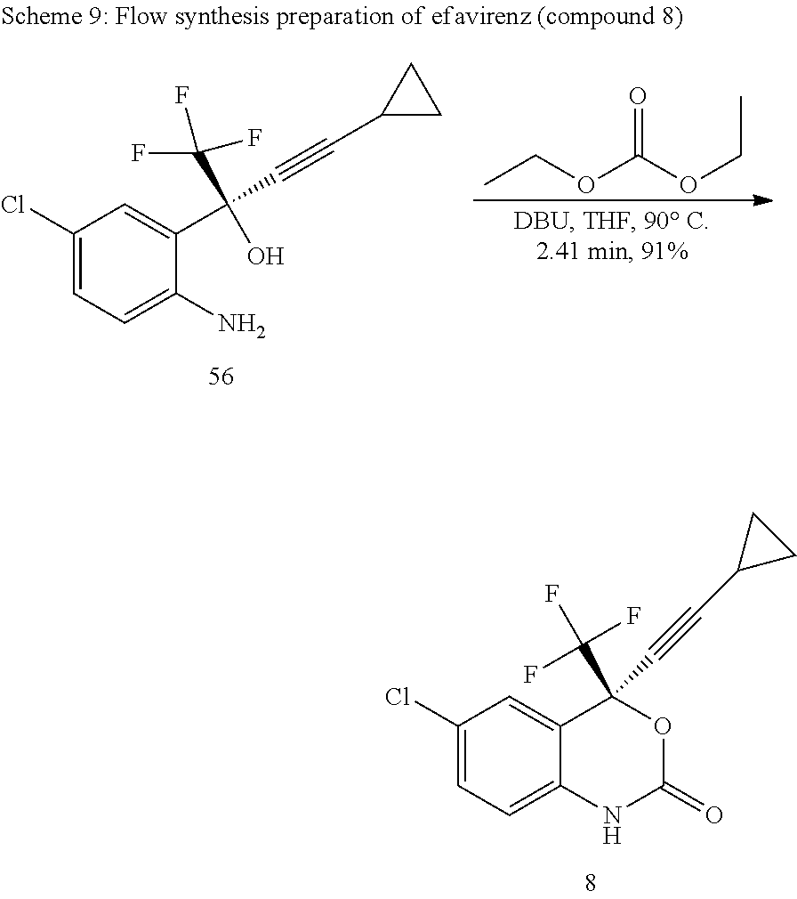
C1(Cl)=CC=C2C(=C1)C(C(F)(F)F)(C#CC1CC1)OC(=O)N2.C1(Cl)=CC=C(N)C(C(C#CC2CC2)(C(F)(F)F)O)=C1.CCOC(OCC)=O
